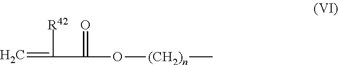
C=C([R42])C(=O)O[(CH2)n]C
